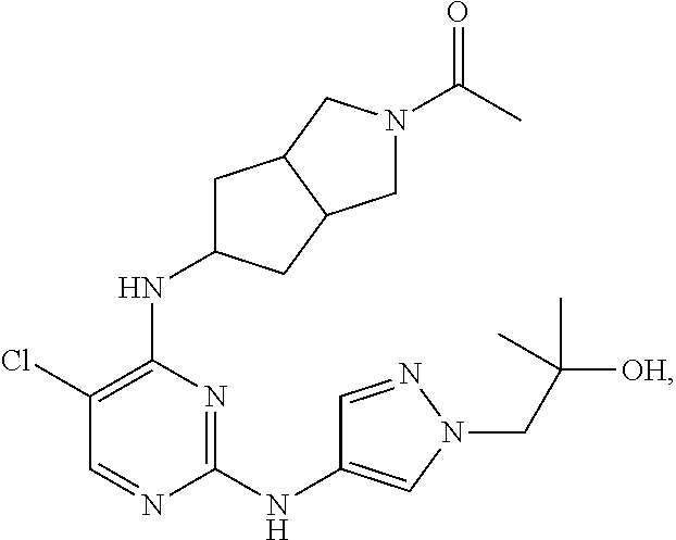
N1=C(NC2=CN(CC([OH])(C)C)N=C2)N=CC(Cl)=C1NC1CC2C(C1)CN(C(C)=O)C2
